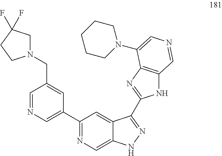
N1(CC2=CC(C3=NC=C4C(=C3)C(C3=NC5=C(N3)C=NC=C5N3CCCCC3)=NN4)=CN=C2)CC(F)(F)CC1
